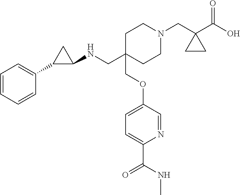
C1=CC=CC(C2C(NCC3(COC4=CC=C(C(NC)=O)N=C4)CCN(CC4(C(O)=O)CC4)CC3)C2)=C1
